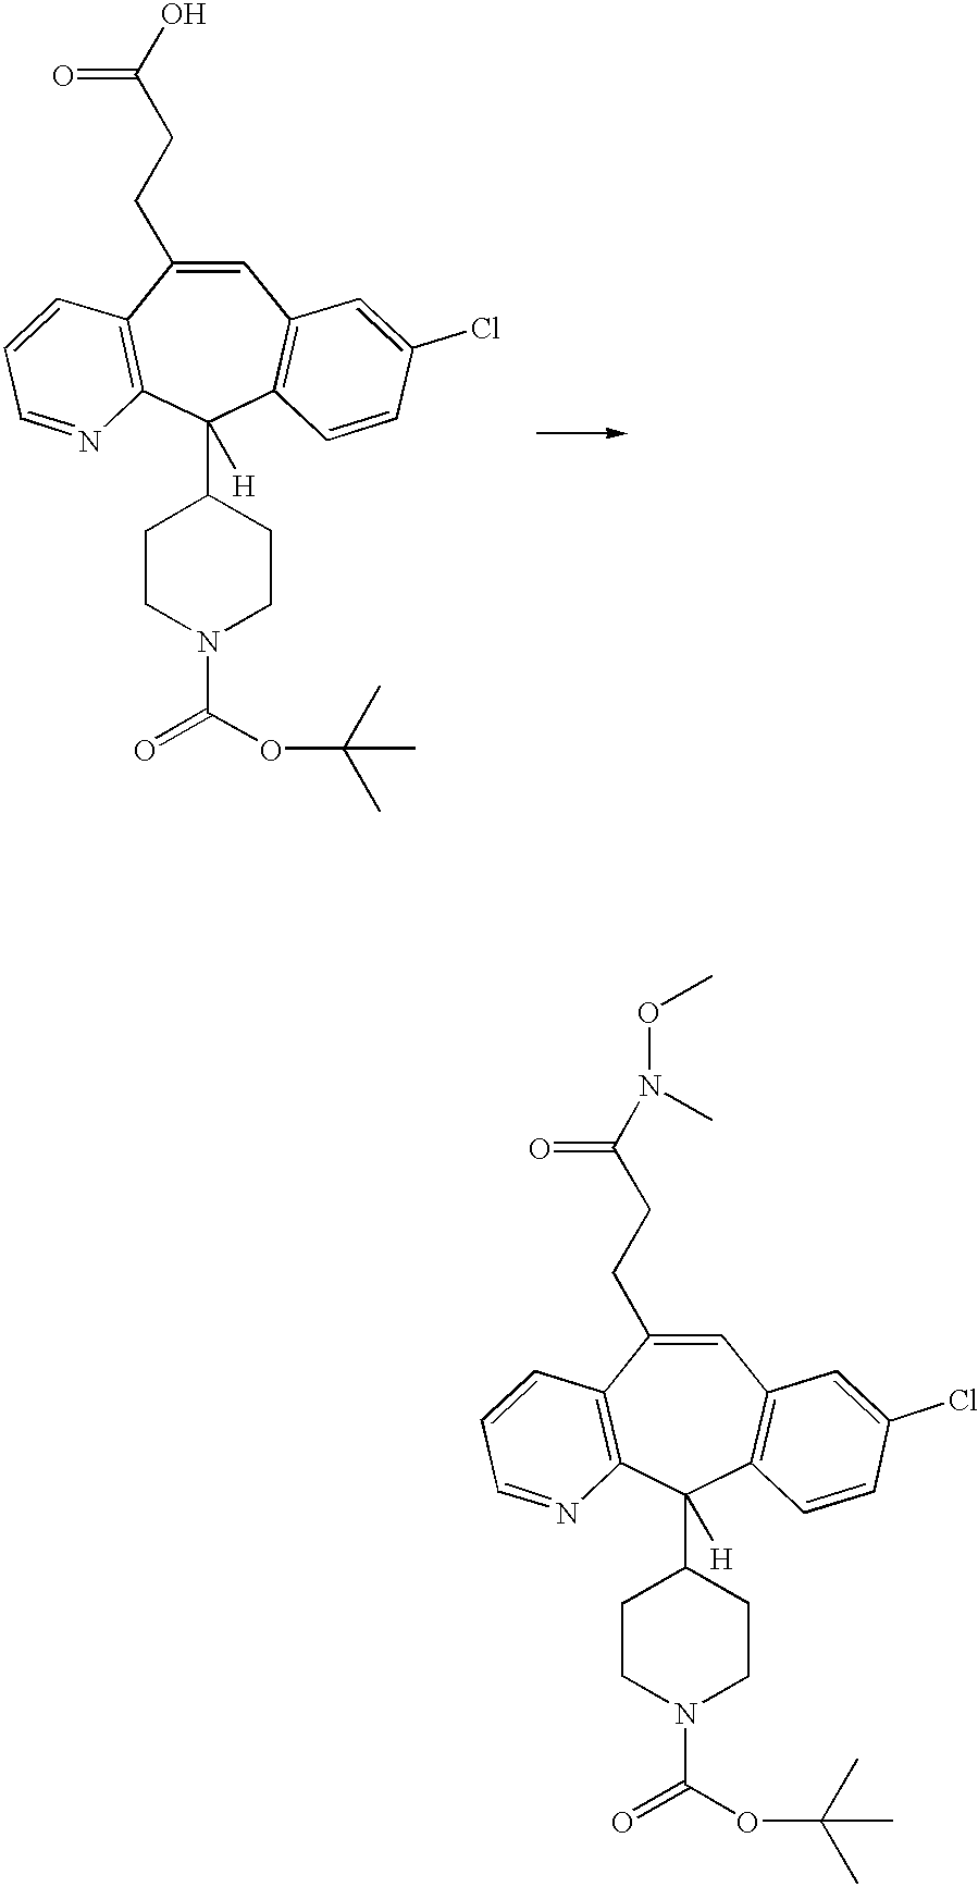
C1=C(CCC(N(OC)C)=O)C2=C(C(C3CCN(C(OC(C)(C)C)=O)CC3)([H])C3=C1C=C(Cl)C=C3)N=CC=C2.C1=C(CCC(O)=O)C2=C(C(C3CCN(C(OC(C)(C)C)=O)CC3)([H])C3=C1C=C(Cl)C=C3)N=CC=C2
